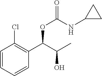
C1=CC=CC(C(C(C)O)OC(=O)NC2CC2)=C1Cl
